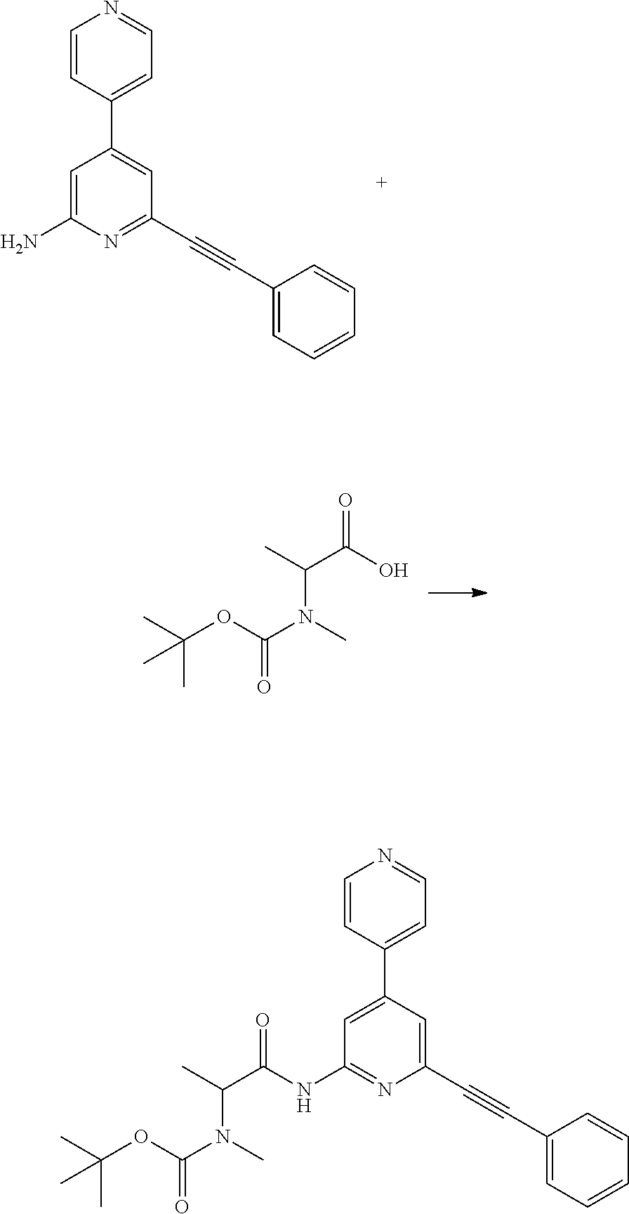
C1=C(N)N=C(C#CC2=CC=CC=C2)C=C1C1=CC=NC=C1.OC(C(C)N(C)C(OC(C)(C)C)=O)=O.C1=C(C2=CC=NC=C2)C=C(C#CC2=CC=CC=C2)N=C1NC(C(C)N(C)C(OC(C)(C)C)=O)=O
